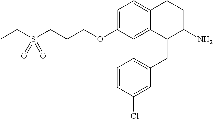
O(C1=CC=C2C(=C1)C(CC1=CC=CC(Cl)=C1)C(N)CC2)CCCS(CC)(=O)=O
